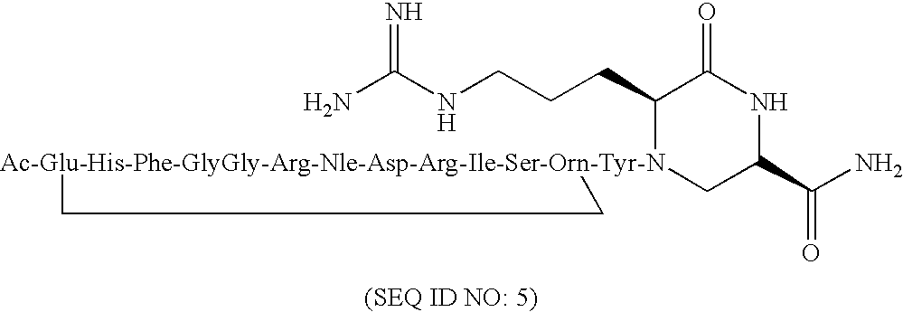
NC(NCCCC1[Ac-Glu-His-Phe-GlyGly-Arg-Nle-Asp-Arg-Ile-Ser-Orn-Tyr-N]2(CC(C(N)=O)NC1=O)CC2)=N
